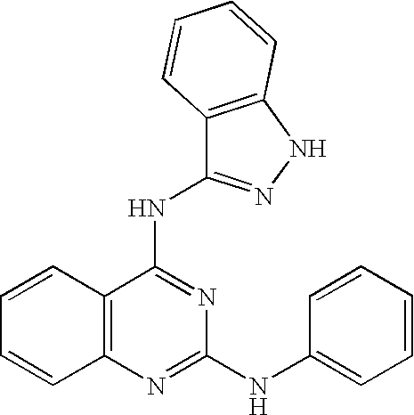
C1=CC2=C(C=C1)N=C(NC1=CC=CC=C1)N=C2NC1=NNC2=C1C=CC=C2
